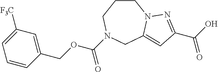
C1(COC(=O)N2CCCN3C(=CC(C(=O)O)=N3)C2)=CC([F3C])=CC=C1
